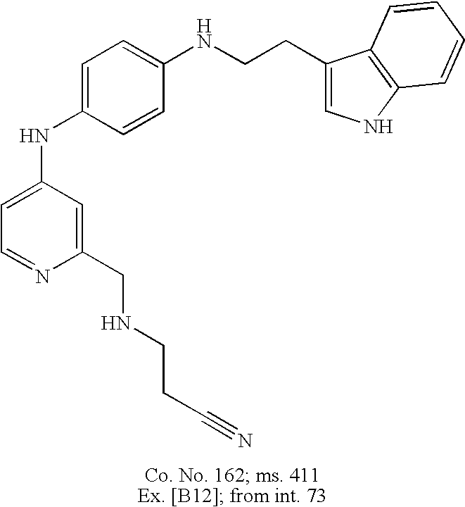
C1=C(NC2=CC=C(NCCC3=CNC4=C3C=CC=C4)C=C2)C=C(CNCCC#N)N=C1
